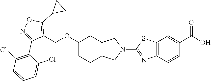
C1(OCC2=C(C3CC3)ON=C2C2=C(Cl)C=CC=C2Cl)CCC2C(C1)CN(C1=NC3=C(S1)C=C(C(O)=O)C=C3)C2
